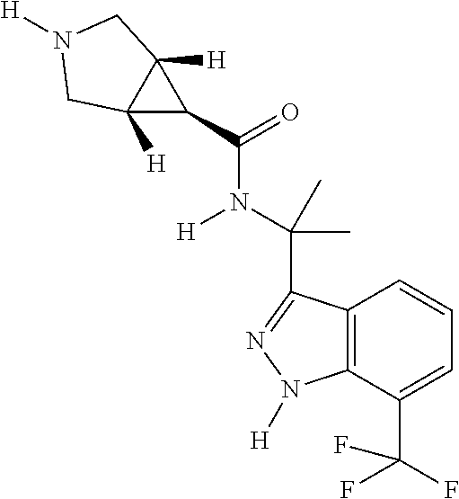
C12=C(C(C(F)(F)F)=CC=C1)N([H])N=C2C(N(C(C1C2([H])C1([H])CN([H])C2)=O)[H])(C)C
